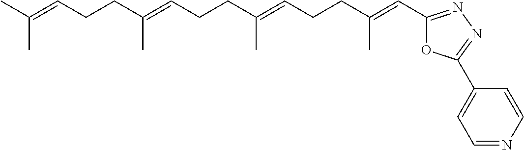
C(C(=CCCC(=CC1=NN=C(C2=CC=NC=C2)O1)C)C)CC=C(C)CCC=C(C)C
